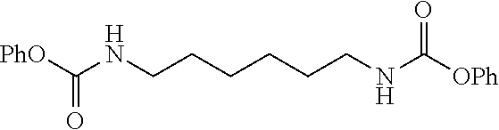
C(=O)(NCCCCCCNC(=O)[OPh])[PhO]
